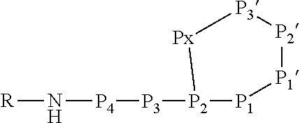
[R]N[P4][P3][P2]1[P1][P1][P2][P3][Px]1
